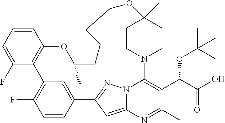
C12=C(C(F)=CC=C1)C1=C(F)C=CC(=C1)C1=NN3C(=C1)N=C(C)C(C(OC(C)(C)C)C(=O)O)=C3N1CCC(C)(CC1)OCCCCC(C)O2
